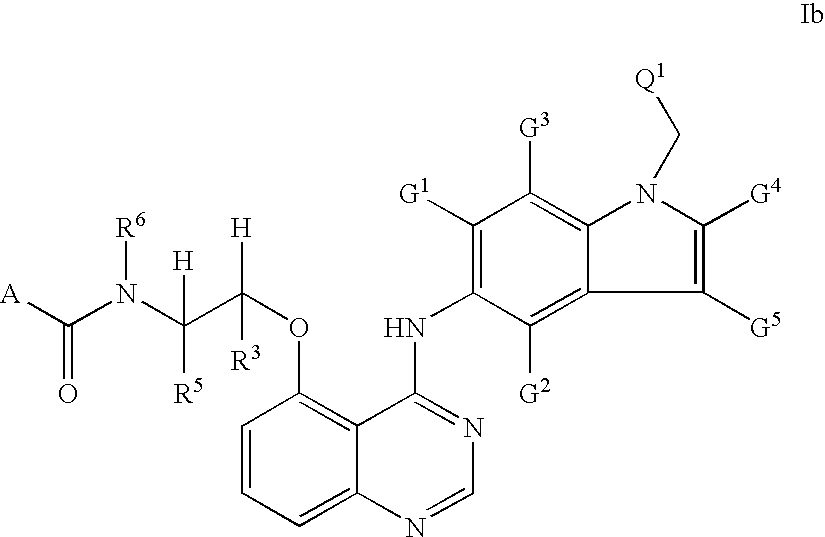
C1=CC=C2C(=C1OC([H])([R3])C([H])([R5])N([R6])C([A])=O)C(NC1=C([G1])C([G3])=C3C(=C1[G2])C([G5])=C([G4])N3C[Q1])=NC=N2
